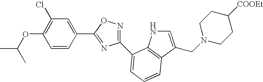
C1(OC(C)C)=C(Cl)C=C(C2=NC(C3=CC=CC4=C3NC=C4CN3CCC([COOEt])CC3)=NO2)C=C1
